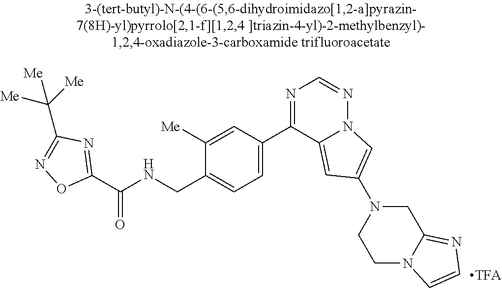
C1(C(NCC2=CC=C(C3=NC=NN4C3=CC(N3CCN5C(=NC=C5)C3)=C4)C=C2[Me])=O)=NC(C([Me])([Me])[Me])=NO1
